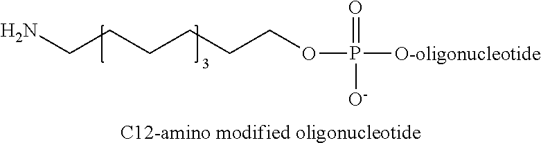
NCCCCCCOP([O-oligonucleotide])([O-])=O
